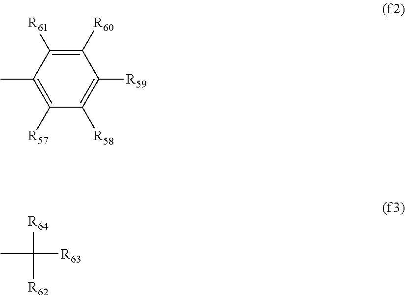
C1([R60])=C([R61])C(C)=C([R57])C([R58])=C1[R59].CC([R63])([R64])[R62]
